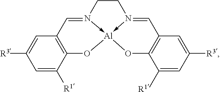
C12=C(C=N3->[Al]4(-N(=CC5=C(O4)C([R1])=CC([R3])=C5)CC3)O1)C=C([R3])C=C2[R1]
